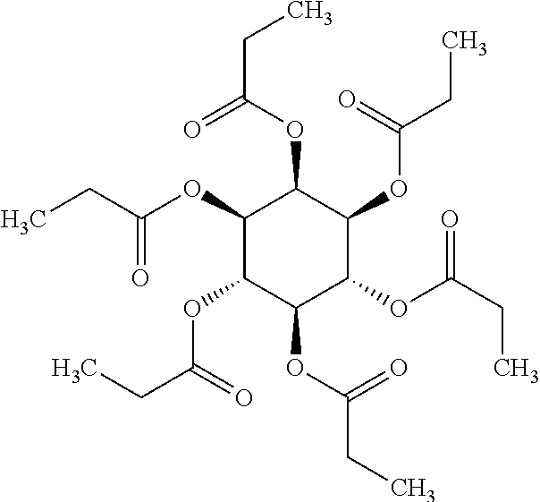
CCC(OC1C(OC(CC)=O)C(OC(CC)=O)C(OC(CC)=O)C(OC(CC)=O)C1OC(CC)=O)=O
